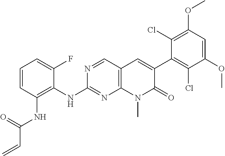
N(C1=NC2=C(C=N1)C=C(C1=C(Cl)C(OC)=CC(OC)=C1Cl)C(=O)N2C)C1=C(NC(C=C)=O)C=CC=C1F
